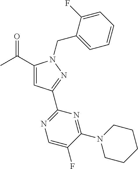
CC(=O)C1=CC(C2=NC=C(F)C(N3CCCCC3)=N2)=NN1CC1=CC=CC=C1F
